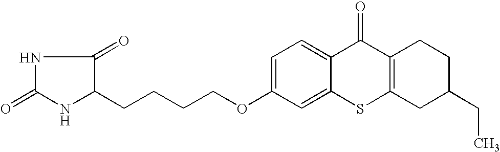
C(OC1=CC=C2C(=C1)SC1=C(C2=O)CCC(CC)C1)CCCC1C(=O)NC(=O)N1
